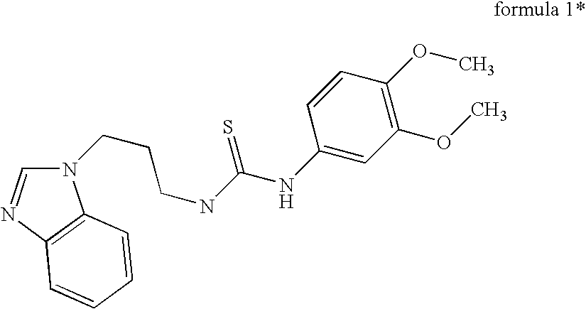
C1=NC2=C(C=CC=C2)N1CCCNC(NC1=CC(OC)=C(OC)C=C1)=S
